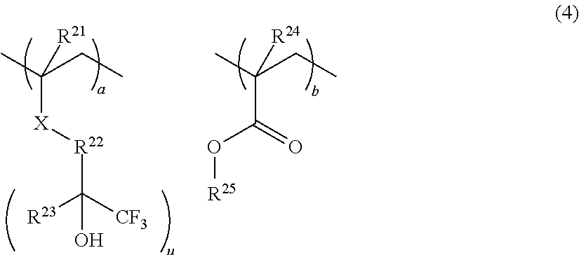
CC(CC)([X][R22]C([CF3])([R23])O)[R21].CC(CC)(C(=O)O[R25])[R24]
